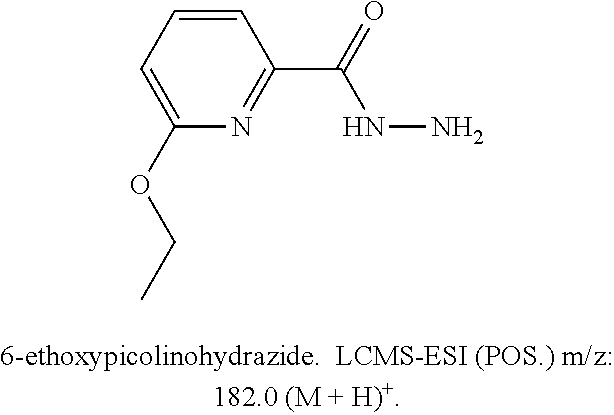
C1(OCC)=CC=CC(C(NN)=O)=N1
